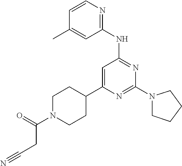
N1=C(N2CCCC2)N=C(NC2=NC=CC(C)=C2)C=C1C1CCN(C(=O)CC#N)CC1
